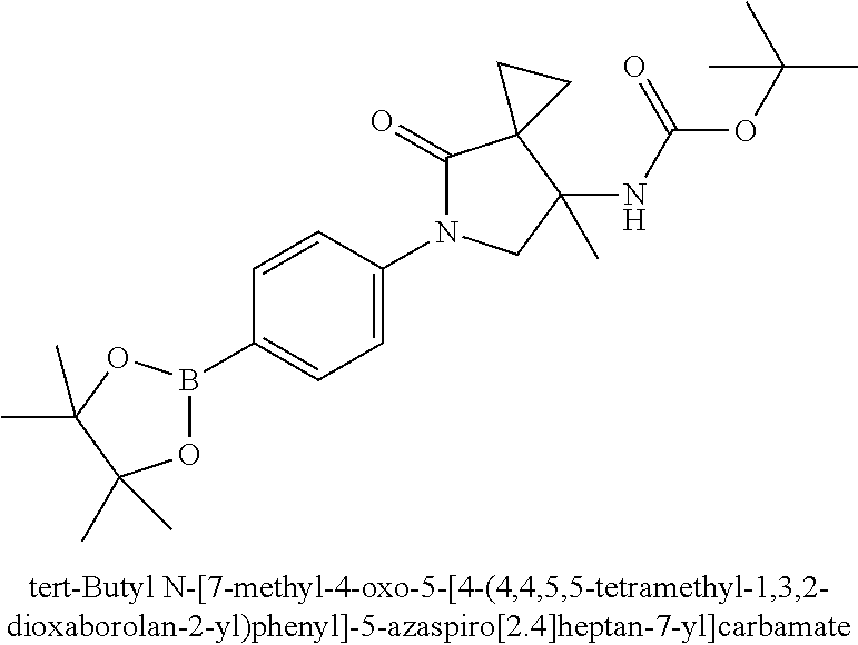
C1=CC(N2C(=O)C3(C(NC(OC(C)(C)C)=O)(C)C2)CC3)=CC=C1B1OC(C)(C)C(C)(C)O1
